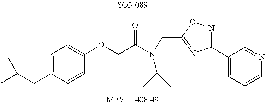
C1(OCC(N(C(C)C)CC2=NC(C3=CC=CN=C3)=NO2)=O)=CC=C(CC(C)C)C=C1
